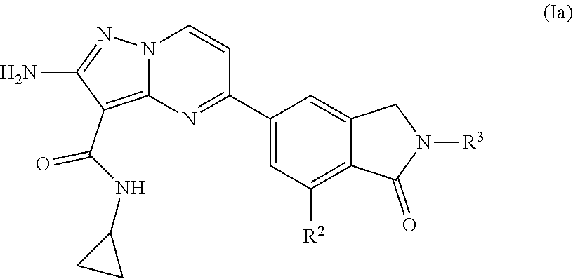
C1(N)=NN2C(=C1C(NC1CC1)=O)N=C(C1=CC([R2])=C3C(=C1)CN([R3])C3=O)C=C2
